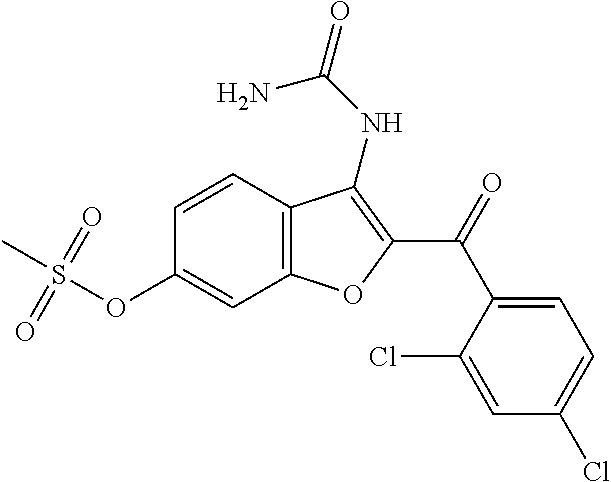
C1=CC2=C(C=C1OS(C)(=O)=O)OC(C(C1=CC=C(Cl)C=C1Cl)=O)=C2NC(=O)N
